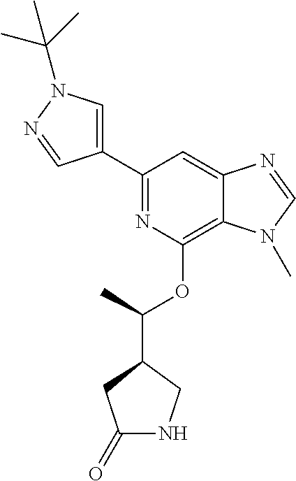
C1(C2=NC(OC(C)C3CC(=O)NC3)=C3C(=C2)N=CN3C)=CN(C(C)(C)C)N=C1
